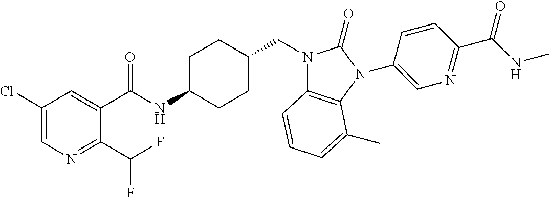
C1(Cl)=CN=C(C(F)F)C(C(NC2CCC(CN3C4=C(N(C5=CN=C(C(NC)=O)C=C5)C3=O)C(C)=CC=C4)CC2)=O)=C1
